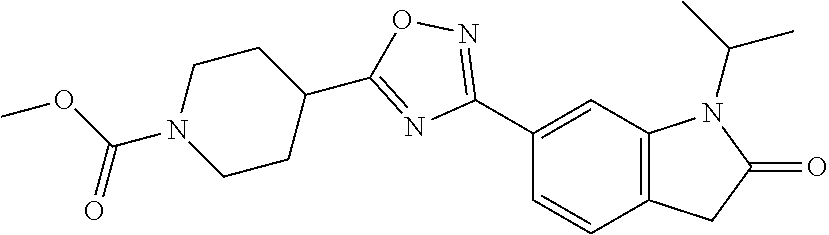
C1(C2=NOC(C3CCN(C(OC)=O)CC3)=N2)=CC2=C(C=C1)CC(=O)N2C(C)C
